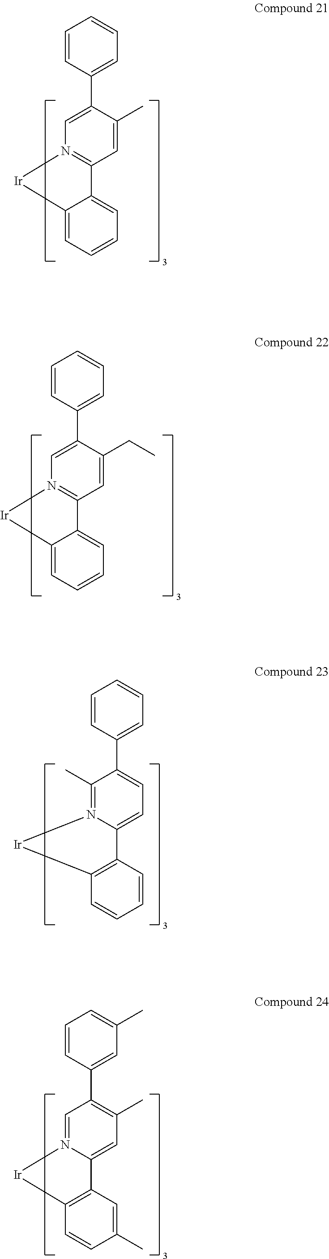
C1(C)=CC2=N(C=C1C1=CC=CC=C1)[Ir]C1=CC=CC=C21.C1(CC)=CC2=N(C=C1C1=CC=CC=C1)[Ir]C1=CC=CC=C21.C1=C(C2=CC=CC=C2)C(C)=N2C(=C1)C1=C([Ir]2)C=CC=C1.C1(C)=C(C2=CC(C)=CC=C2)C=N2C(=C1)C1=C([Ir]2)C=CC(C)=C1
